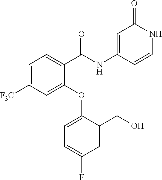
C1(NC(C2=CC=C([F3C])C=C2OC2=CC=C(F)C=C2CO)=O)=CC(=O)NC=C1
